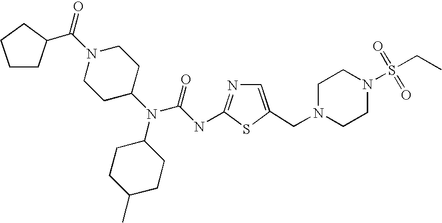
N1(C(C2CCCC2)=O)CCC(N(C2CCC(C)CC2)C(NC2=NC=C(CN3CCN(S(CC)(=O)=O)CC3)S2)=O)CC1
